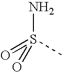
S(N)(=O)(C)=O
